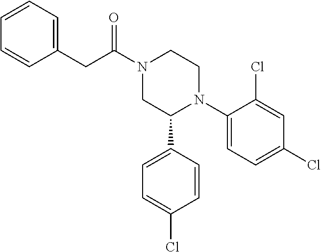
C1(CC(N2CC(C3=CC=C(Cl)C=C3)N(C3=CC=C(Cl)C=C3Cl)CC2)=O)=CC=CC=C1
